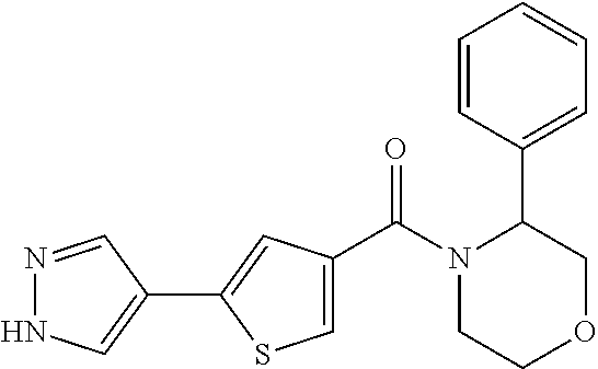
N1(C(C2=CSC(C3=CNN=C3)=C2)=O)CCOCC1C1=CC=CC=C1
